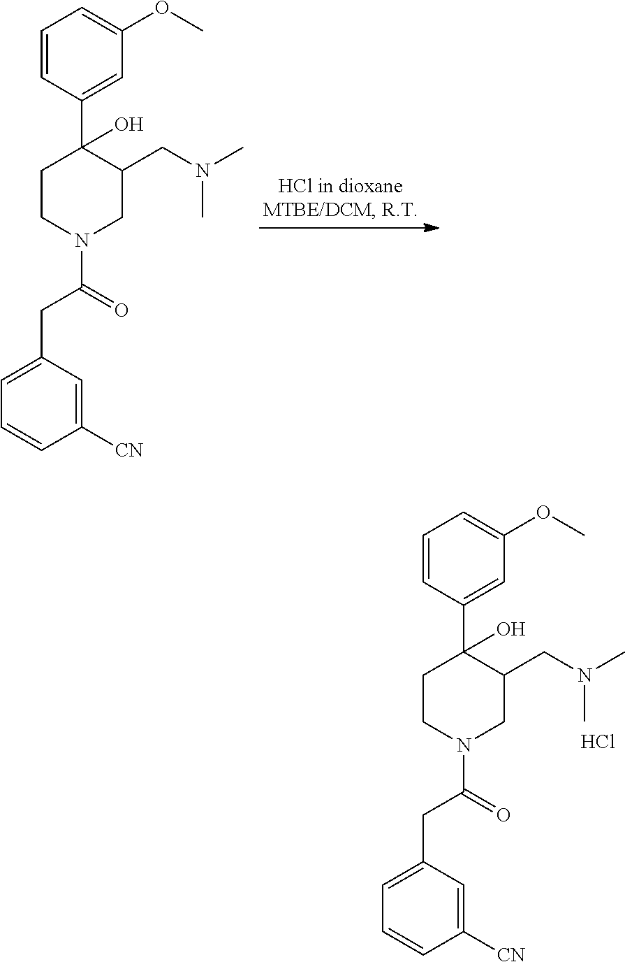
Cl.C1=CC(C2(O)CCN(C(CC3=CC=CC([CN])=C3)=O)CC2CN(C)C)=CC(OC)=C1.C1=CC(C2(O)CCN(C(CC3=CC=CC([CN])=C3)=O)CC2CN(C)C)=CC(OC)=C1
